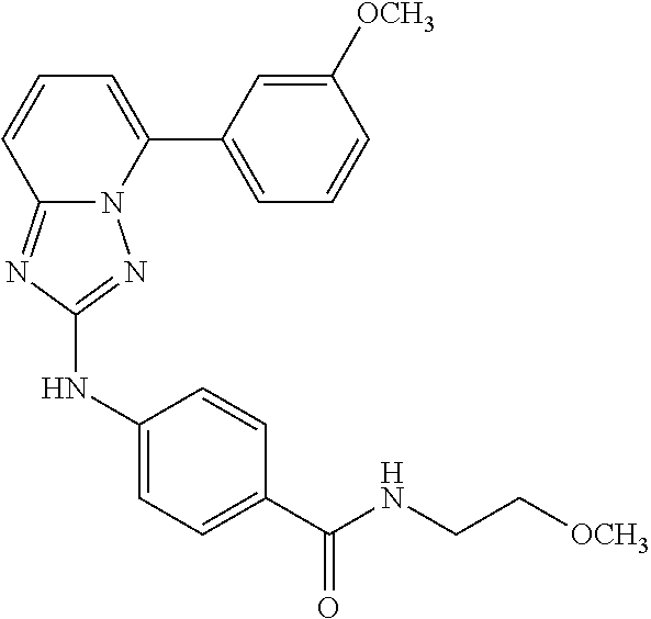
C1([OCH3])=CC(C2=CC=CC3=NC(NC4=CC=C(C(NCC[OCH3])=O)C=C4)=NN23)=CC=C1
